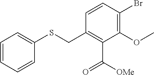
C1=CC=CC(SCC2=C(C(=O)[OMe])C(OC)=C(Br)C=C2)=C1
